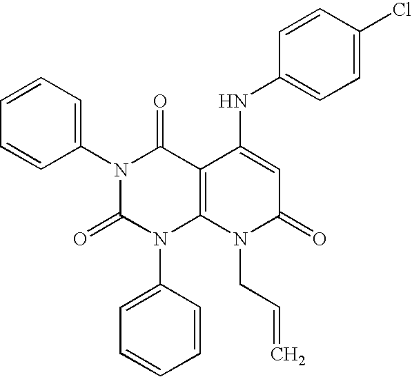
N1(C2=CC=CC=C2)C(=O)N(C2=CC=CC=C2)C2=C(C1=O)C(NC1=CC=C(Cl)C=C1)=CC(=O)N2CC=C
